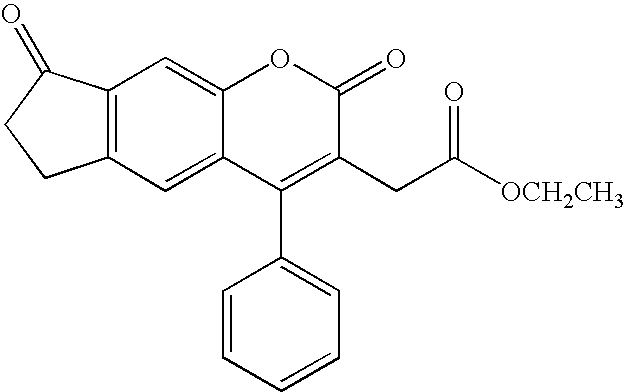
C12=C(C=C3C(=C1)OC(=O)C(CC([OCH2CH3])=O)=C3C1=CC=CC=C1)CCC2=O
